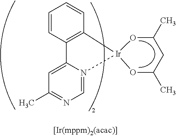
C1(C)O[Ir]2(OC(C)C1)C1=C(C=CC=C1)C1=CC(C)=NC=N12
